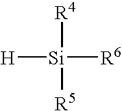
[Si]([R6])([R4])([R5])[H]
